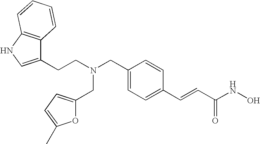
C1(CCN(CC2=CC=C(C=CC(NO)=O)C=C2)CC2=CC=C(C)O2)=CNC2=C1C=CC=C2
